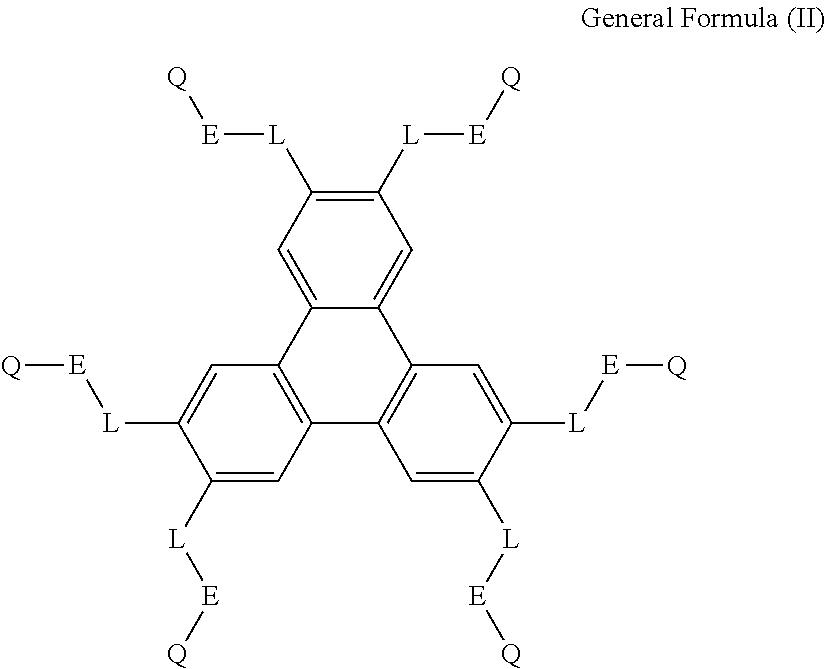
C1([L][E][Q])=C([L][E][Q])C=C2C(=C1)C1=C(C3=C2C=C([L][E][Q])C([L][E][Q])=C3)C=C([L][E][Q])C([L][E][Q])=C1
